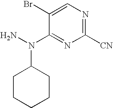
C1(N(N)C2CCCCC2)=NC([CN])=NC=C1Br
